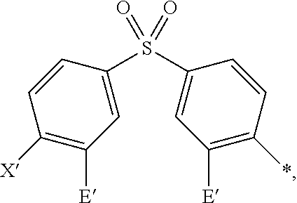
[X]C1=C([E])C=C(S(C2=CC([E])=C(*)C=C2)(=O)=O)C=C1
